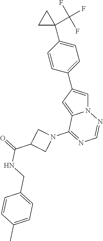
N12C=C(C3=CC=C(C4(C(F)(F)F)CC4)C=C3)C=C1C(N1CC(C(=O)NCC3=CC=C(C)C=C3)C1)=NC=N2
